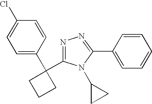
C1=C(C2(C3=NN=C(C4=CC=CC=C4)N3C3CC3)CCC2)C=CC(Cl)=C1
